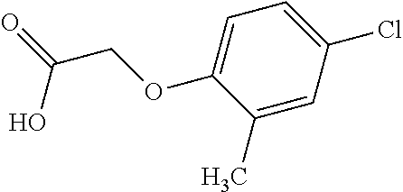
O=C(COC1=CC=C(Cl)C=C1C)O
